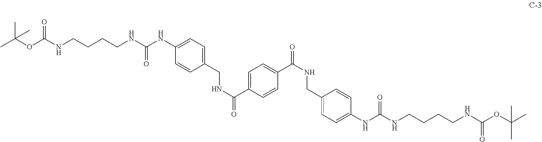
C(NC(OC(C)(C)C)=O)CCCNC(=O)NC1=CC=C(CNC(=O)C2=CC=C(C(NCC3=CC=C(NC(NCCCCNC(=O)OC(C)(C)C)=O)C=C3)=O)C=C2)C=C1
